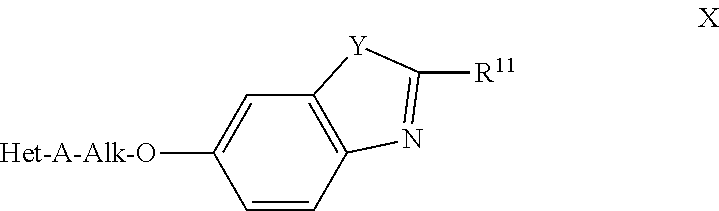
[Het-A-Alk-O]C1=CC2=C(C=C1)N=C([R11])[Y]2
